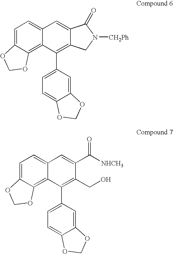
C1=C2C(=C3C(=C1)C=C1C(=C3C3=CC=C4C(=C3)OCO4)CN([CH2Ph])C1=O)OCO2.C1=C2C(=C3C(=C1)C=C(C([NHCH3])=O)C(CO)=C3C1=CC=C3C(=C1)OCO3)OCO2
